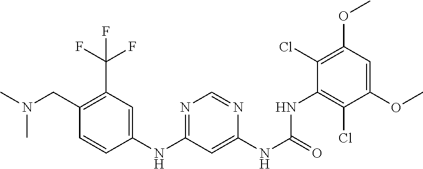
CN(CC1=C(C(F)(F)F)C=C(NC2=NC=NC(NC(=O)NC3=C(Cl)C(OC)=CC(OC)=C3Cl)=C2)C=C1)C
